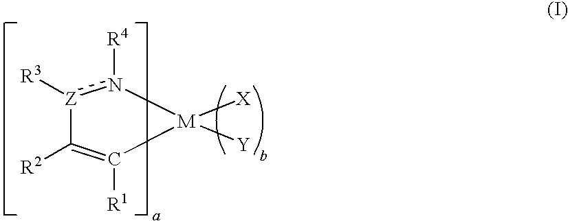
[Z]1([R3])n([R4])[M]([X])([Y])C([R1])=C1[R2]
